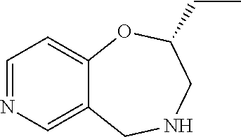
C1=NC=C2C(=C1)OC(CC)CNC2
